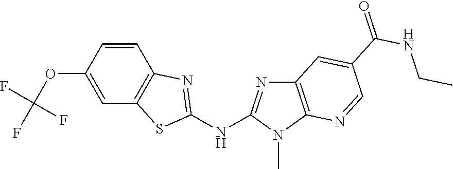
O(C1=CC2=C(C=C1)N=C(NC1=NC3=C(N1C)N=CC(C(NCC)=O)=C3)S2)C(F)(F)F
